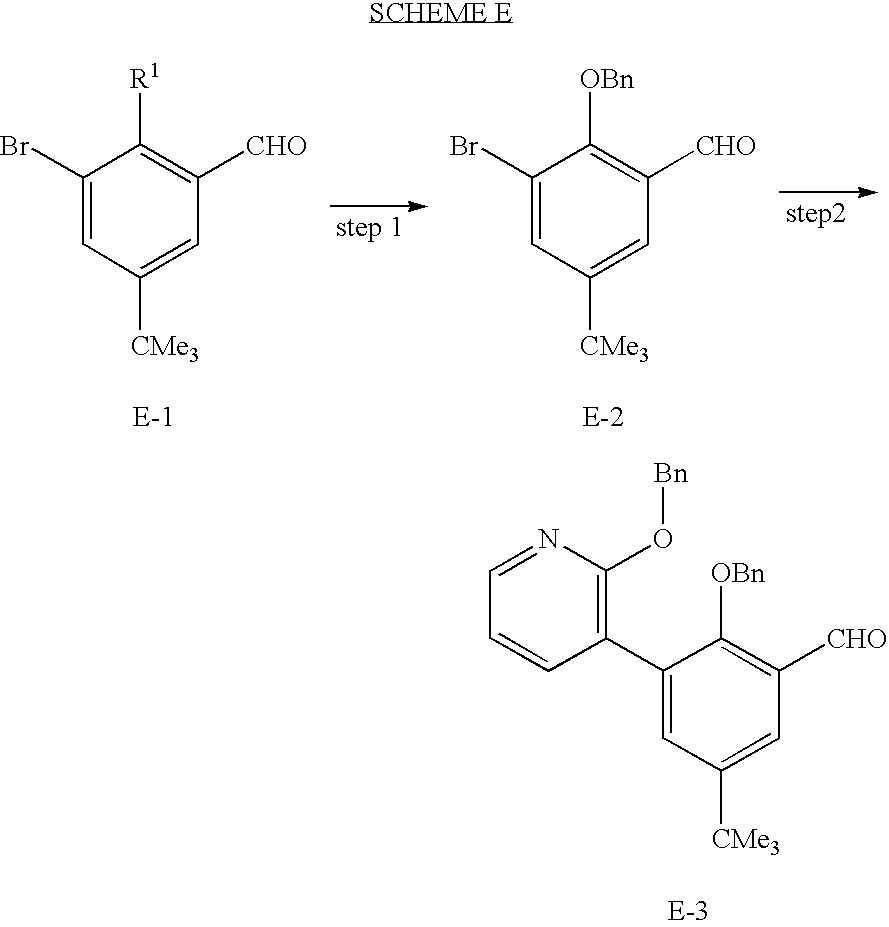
C1(C2=C(O[Bn])N=CC=C2)=CC([CMe3])=CC([CHO])=C1[OBn].C1(Br)=CC([CMe3])=CC([CHO])=C1[OBn].C1(Br)=CC([CMe3])=CC([CHO])=C1[R1]
